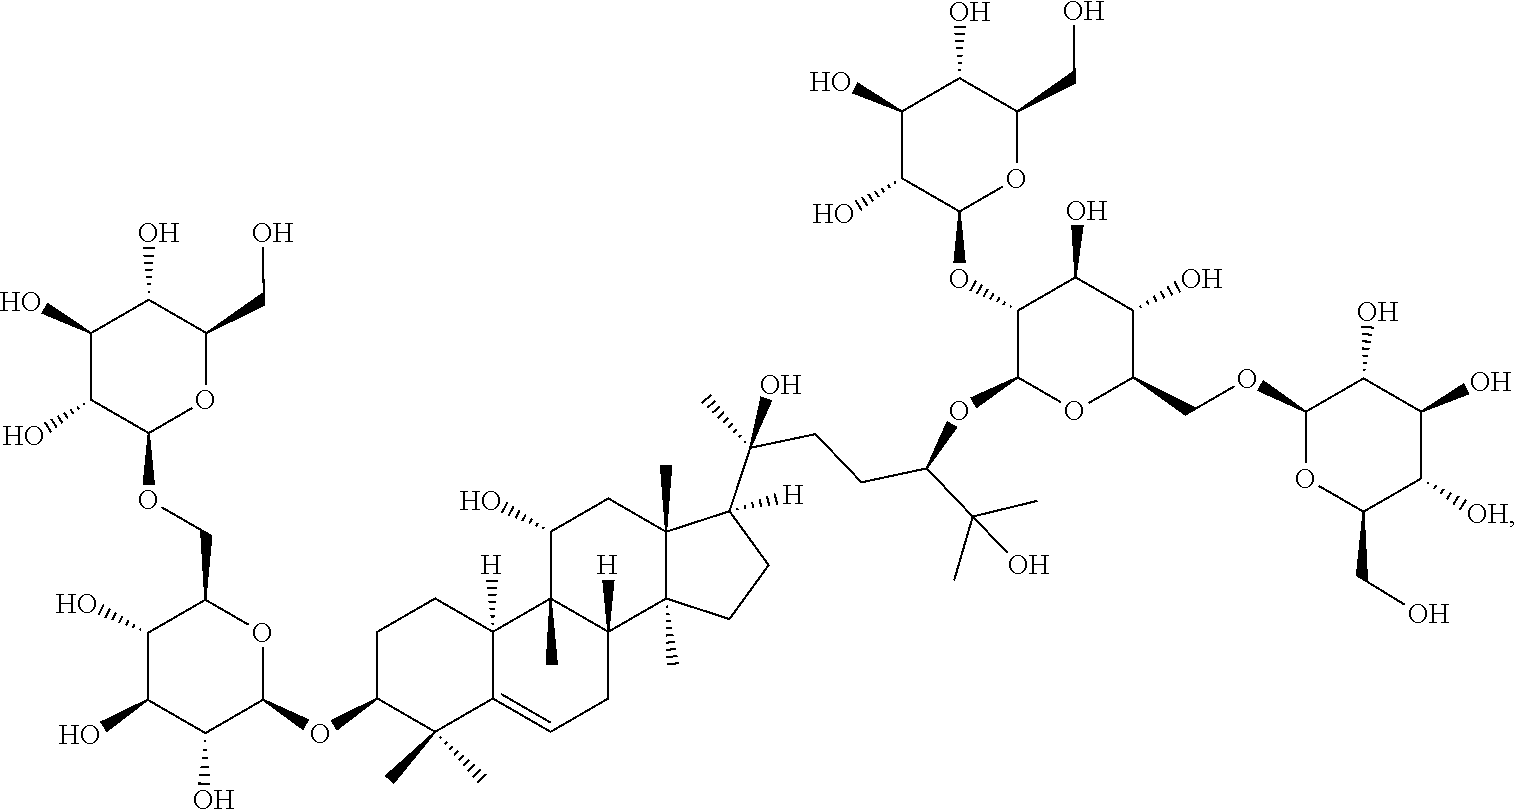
C1(O)C(COC2OC(CO)C([OH])C(O)C2O)OC(OC(CCC(C2([H])C3(C)CC(O)C4(C)C([H])(CC=C5C(C)(C)C(OC6OC(COC7C(O)C(O)C(O)C(CO)O7)C(O)C(O)C6O)CCC54[H])C3(C)CC2)(O)C)C(C)(O)C)C(OC2C(O)C(O)C(O)C(CO)O2)C1O
